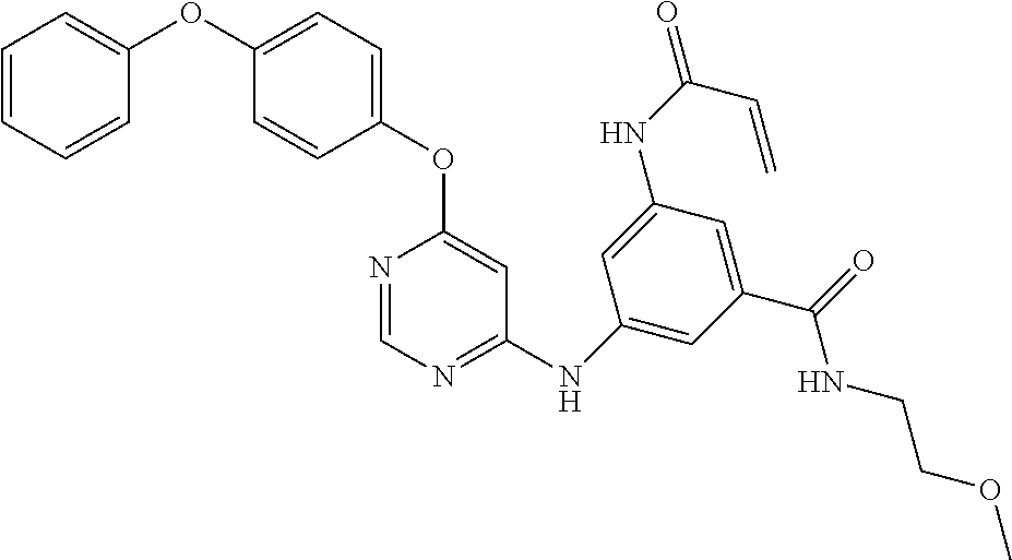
C1(OC2=CC=CC=C2)=CC=C(OC2=CC(NC3=CC(C(NCCOC)=O)=CC(NC(C=C)=O)=C3)=NC=N2)C=C1
